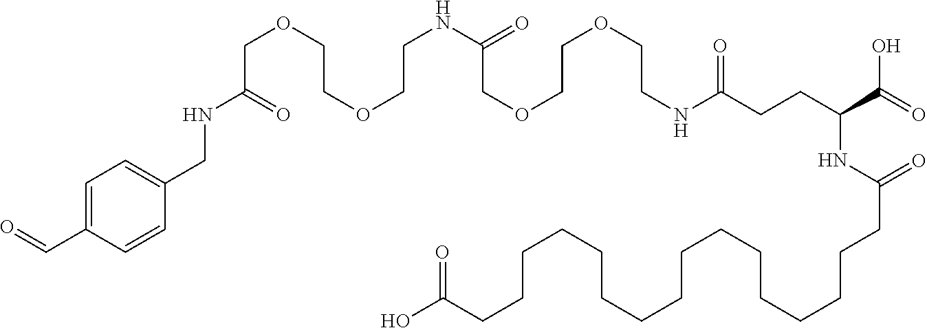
[H].[H].C(C1=CC=C(CNC(=O)COCCOCCNC(COCCOCCNC(=O)CCC(NC(=O)CCCCCCCCCCCCCCCCC(=O)O)C(O)=O)=O)C=C1)=O
